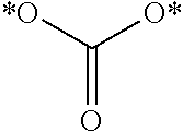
C(=O)([O*])[*O]
